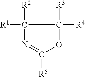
[R2]C1([R1])N=C([R5])OC1([R4])[R3]
